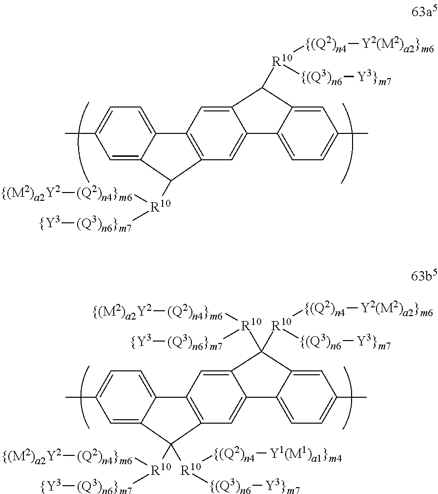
C1=C2C(=CC=C1C)C1=C(C=C3C(=C1)C([R10]([{(Q2)n4][Y2(M2)a2}m6])[{(Q3)n6][Y3}m7])C1=CC(C)=CC=C31)C2[R10]([(Q2)n4}m6][{(M2)a2Y2])[(Q3)n6}m7][{Y3].C1=C2C(=CC=C1C)C1=C(C=C3C(=C1)C([R10]([{(Q2)n4][Y2(M2)a2}m6])[{(Q3)n6][Y3}m7])([R10]([(Q2)n4}m6][{(M2)a2Y2])[(Q3)n6}m7][{Y3])C1=CC(C)=CC=C31)C2([R10]([(Q2)n4}m6][{(M2)a2Y2])[(Q3)n6}m7][{Y3])[R10]([{(Q2)n4][Y1(M1)a1}m4])[{(Q3)n6][Y3}m7]
